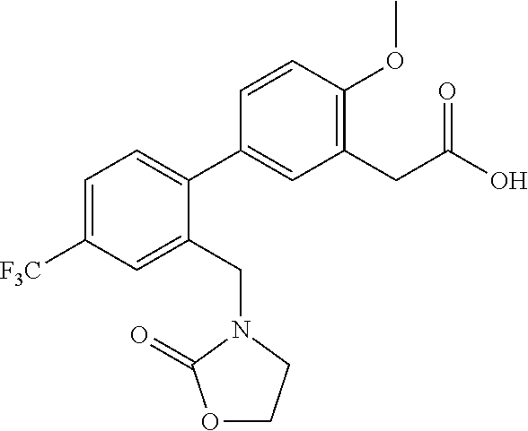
C1=C([F3C])C=C(CN2CCOC2=O)C(C2=CC(CC(O)=O)=C(OC)C=C2)=C1
